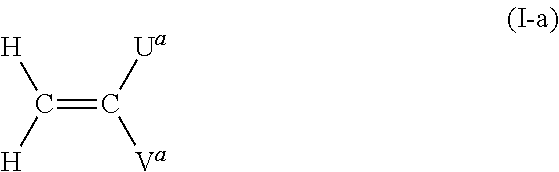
C(=C([Ua])[Va])([H])[H]
